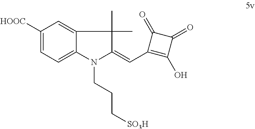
C1([HOOC])=CC=C2C(=C1)C(C)(C)C(=CC1=C(O)C(=O)C1=O)N2CCC[SO3H]
